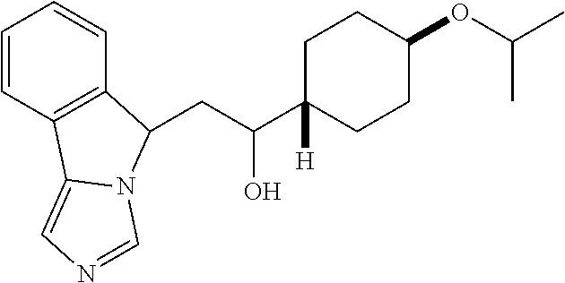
C1=CC2=C(C=C1)C(CC(C1([H])CCC(OC(C)C)CC1)O)N1C2=CN=C1
